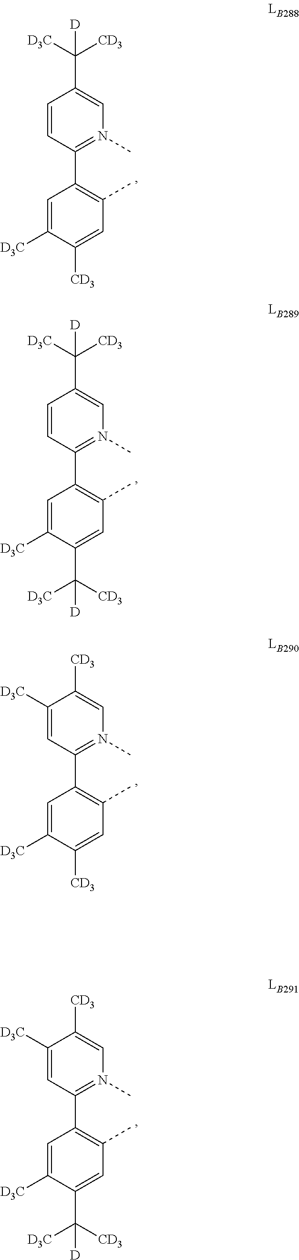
C1=CC(C2=C(C)C=C([CD3])C([D3C])=C2)=N(C)C=C1C([D3C])([CD3])[D].C1=CC(C2=C(C)C=C(C([CD3])([D3C])[D])C([D3C])=C2)=N(C)C=C1C([D3C])([CD3])[D].C1([D3C])=CC(C2=C(C)C=C([CD3])C([D3C])=C2)=N(C)C=C1[CD3].C1([D3C])=CC(C2=C(C)C=C(C([CD3])([D3C])[D])C([D3C])=C2)=N(C)C=C1[CD3]
